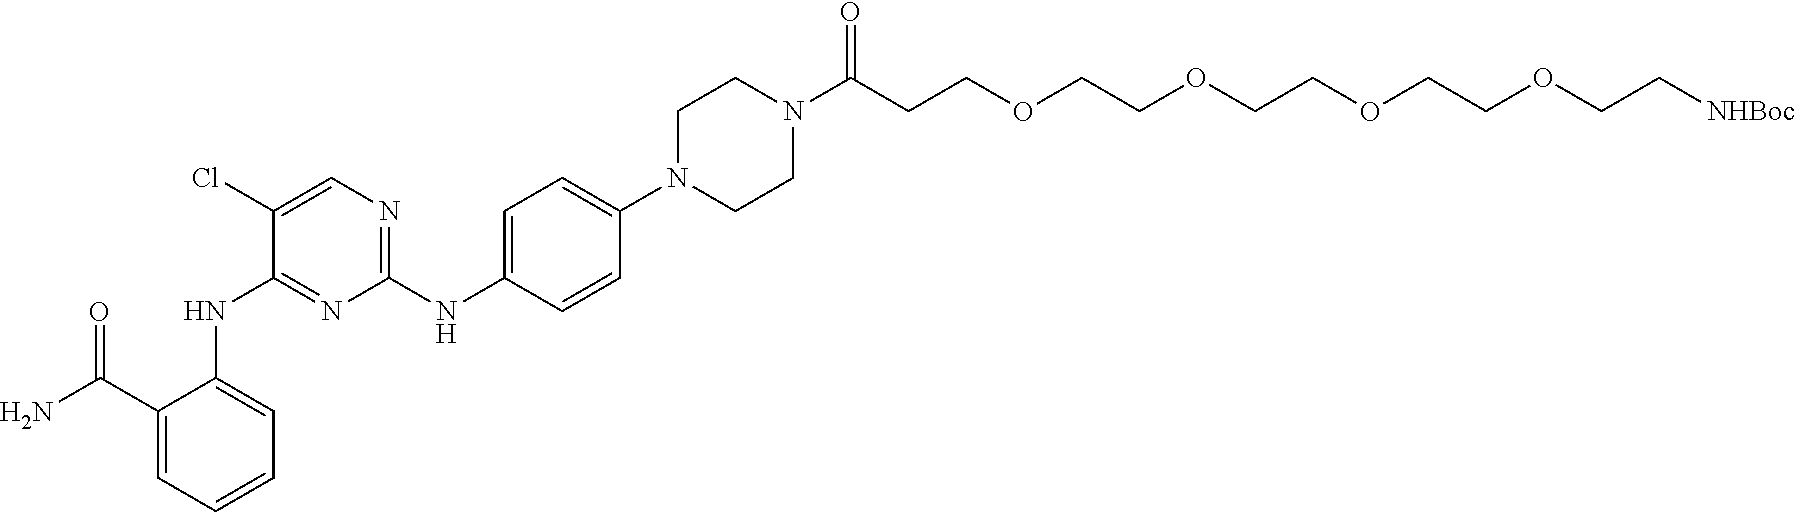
NC(C1=CC=CC=C1NC1=NC(NC2=CC=C(N3CCN(C(CCOCCOCCOCCOCC[NHBoc])=O)CC3)C=C2)=NC=C1Cl)=O
